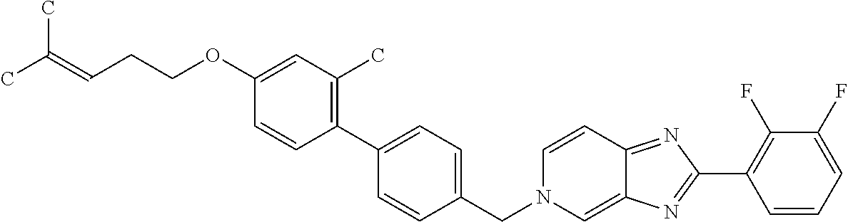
C1=CC=C(F)C(F)=C1C1=NC2=CN(CC3=CC=C(C4=C(C)C=C(OCCC=C(C)C)C=C4)C=C3)C=CC2=N1
